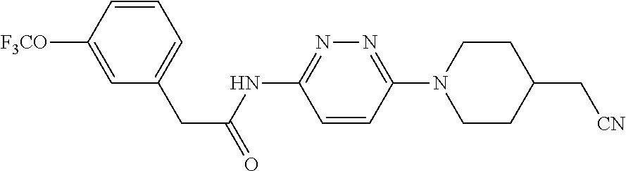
C1=CC(N2CCC(C[CN])CC2)=NN=C1NC(CC1=CC=CC([F3CO])=C1)=O
